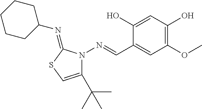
C1(O)=CC(O)=C(OC)C=C1C=NN1C(=NC2CCCCC2)SC=C1C(C)(C)C
